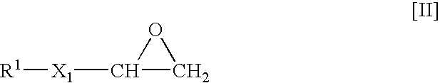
C1([X1][R1])CO1
